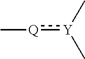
C[Y](C):[Q]C
